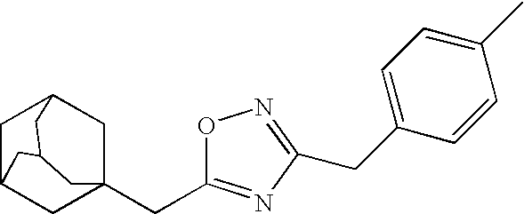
C1C2CC3(CC4=NC(CC5=CC=C(C)C=C5)=NO4)CC1CC(C2)C3
